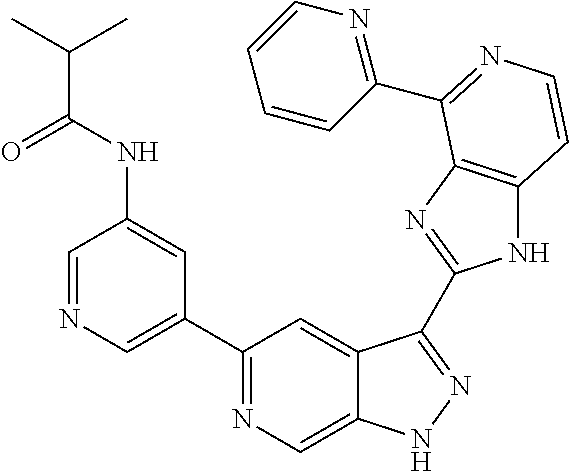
C1=NC=C(C2=NC=C3C(=C2)C(C2=NC4=C(N2)C=CN=C4C2=NC=CC=C2)=NN3)C=C1NC(C(C)C)=O
